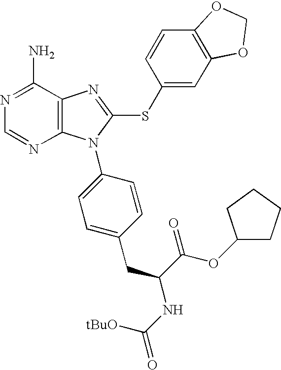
C12=C(C(N)=NC=N1)N=C(SC1=CC3=C(C=C1)OCO3)N2C1=CC=C(CC(C(OC2CCCC2)=O)NC(=O)[tBuO])C=C1
